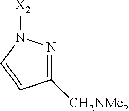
C1([CH2NMe2])=NN([X2])C=C1
